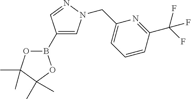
B1(C2=CN(CC3=CC=CC(C(F)(F)F)=N3)N=C2)OC(C)(C)C(C)(C)O1
